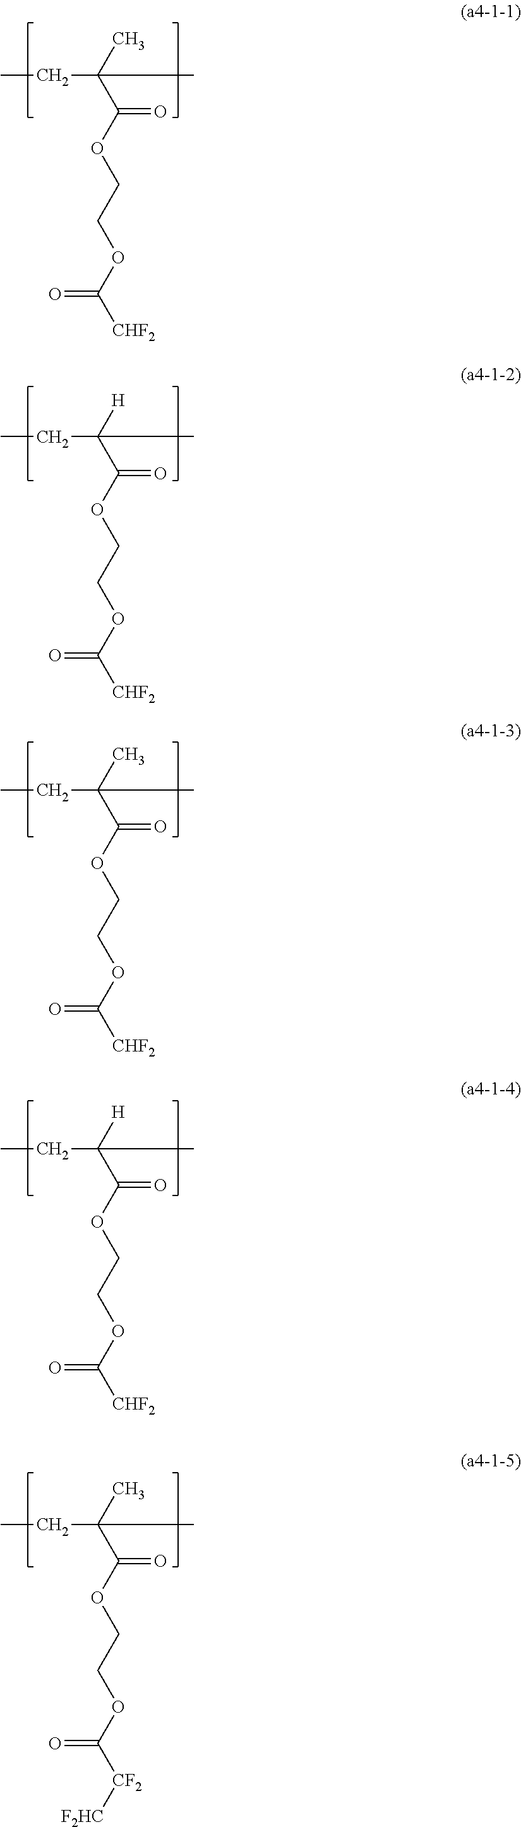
CCC(C(OCCOC([CHF2])=O)=O)(C)C.CCC(C(OCCOC([CHF2])=O)=O)([H])C.CCC(C(OCCOC([CHF2])=O)=O)(C)C.CCC(C(OCCOC([CHF2])=O)=O)([H])C.CCC(C(OCCOC([CF2][F2HC])=O)=O)(C)C
